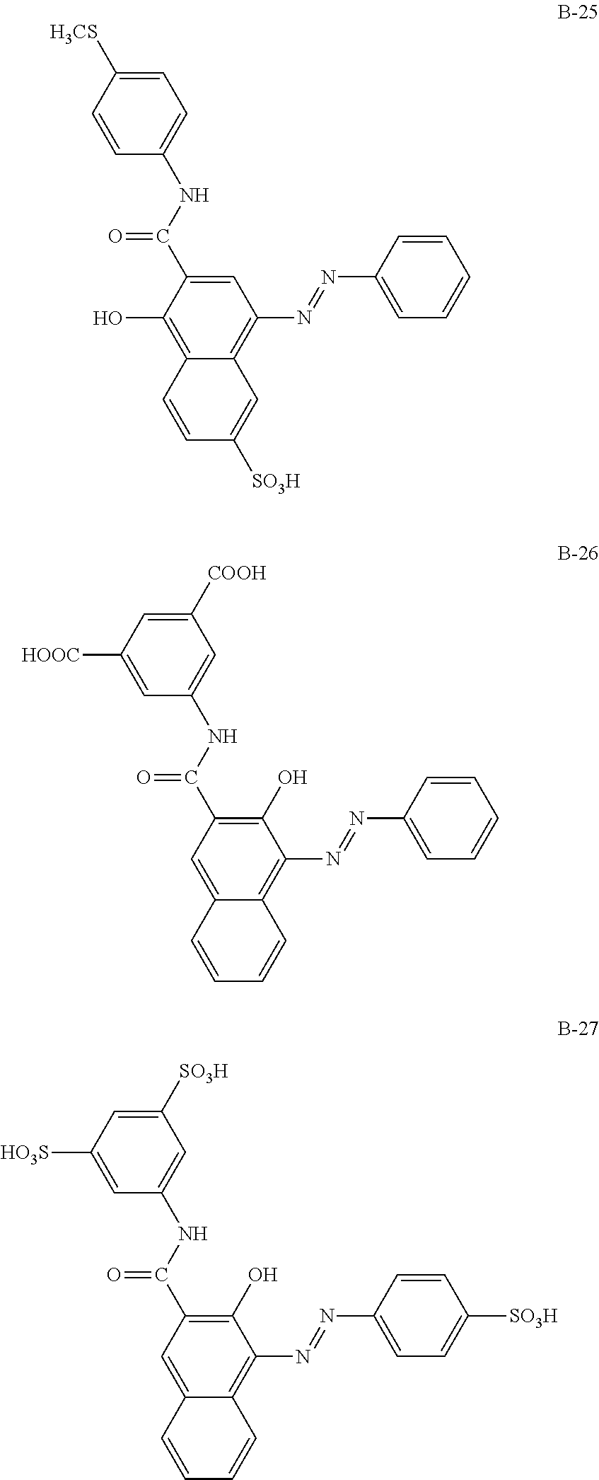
C1=C([H3CS])C=CC(NC(C2=CC(N=NC3=CC=CC=C3)=C3C(=C2O)C=CC([SO3H])=C3)=O)=C1.C1([COOH])=CC([HOOC])=CC(NC(C2=C(O)C(N=NC3=CC=CC=C3)=C3C(=C2)C=CC=C3)=O)=C1.C1([SO3H])=CC([HO3S])=CC(NC(C2=C(O)C(N=NC3=CC=C([SO3H])C=C3)=C3C(=C2)C=CC=C3)=O)=C1
